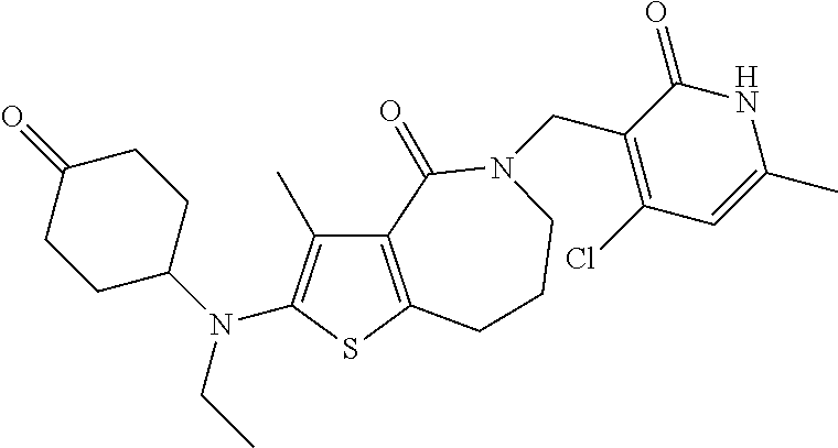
C12=C(SC(N(C3CCC(=O)CC3)CC)=C1C)CCCN(CC1=C(Cl)C=C(C)NC1=O)C2=O
